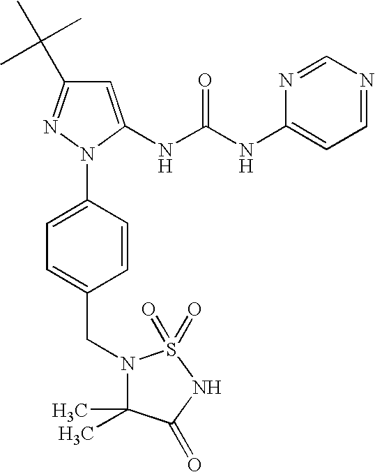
C1=C(NC(NC2=CC=NC=N2)=O)N(C2=CC=C(CN3C(C)(C)C(=O)NS3(=O)=O)C=C2)N=C1C(C)(C)C
